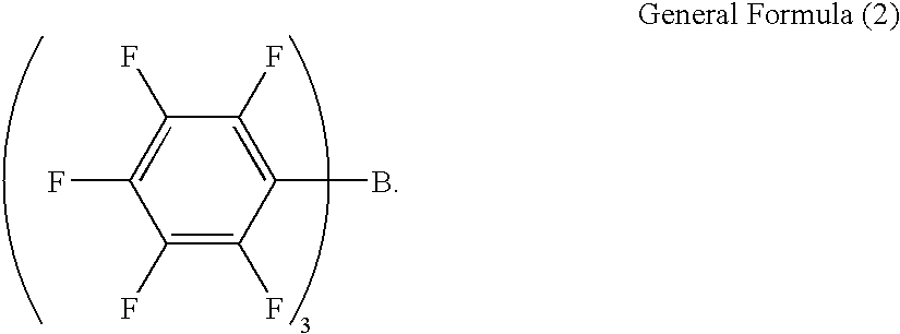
C1(F)=C(F)C(B)=C(F)C(F)=C1F
